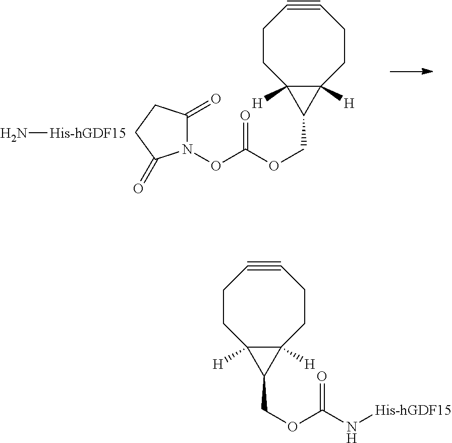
C1#CCCC2([H])C([H])(CC1)C2COC(ON1C(=O)CCC1=O)=O.N[His-hGDF15].C1#CCCC2([H])C([H])(CC1)C2COC(N[His-hGDF15])=O
